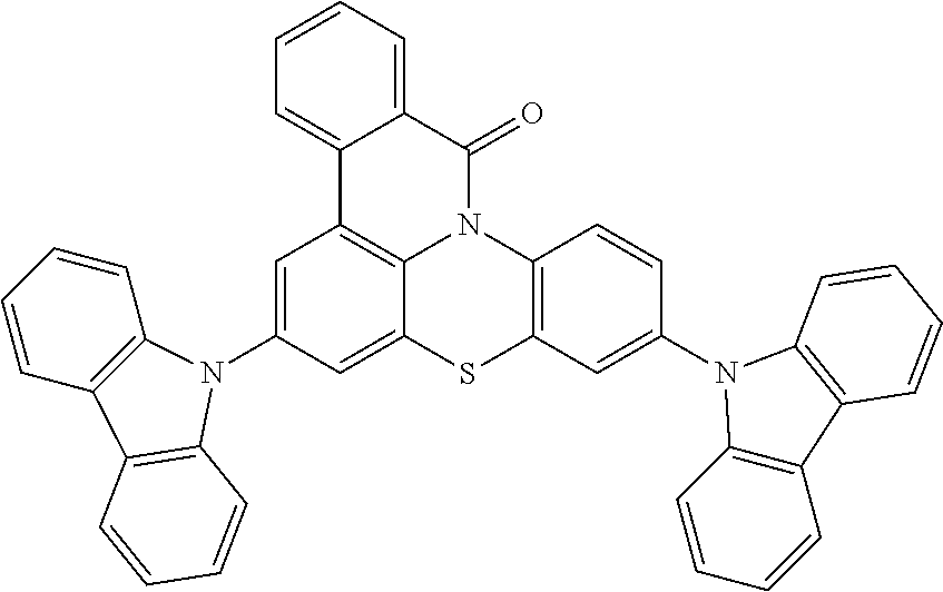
C1=C(N2C3=C(C=CC=C3)C3=C2C=CC=C3)C=C2C3=C1C1=CC=CC=C1C(=O)N3C1=C(S2)C=C(N2C3=C(C=CC=C3)C3=C2C=CC=C3)C=C1
